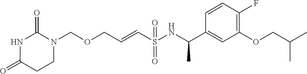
O(CC=CS(NC(C1=CC(OCC(C)C)=C(F)C=C1)C)(=O)=O)CN1C(=O)NC(=O)CC1
